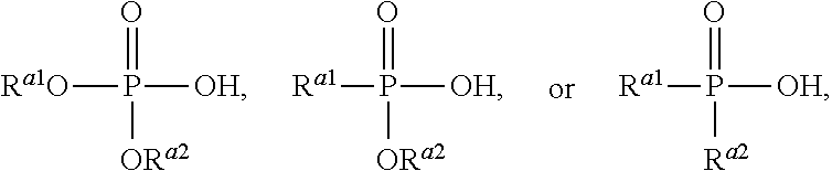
[Ra1O]P([OH])(=O)[ORa2].[Ra1]P([OH])(=O)[ORa2].[Ra1]P([OH])(=O)[Ra2]
